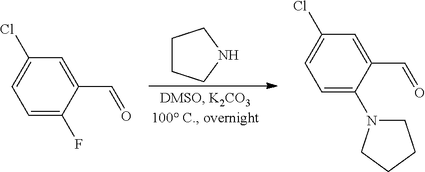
C1CCNC1.C1(Cl)=CC=C(F)C(C=O)=C1.C1(Cl)=CC=C(N2CCCC2)C(C=O)=C1
